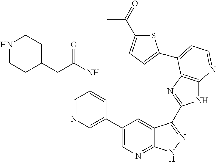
C1(C2=CN=CC(NC(CC3CCNCC3)=O)=C2)=CN=C2C(=C1)C(C1=NC3=C(N1)N=CC=C3C1=CC=C(C(=O)C)S1)=NN2
